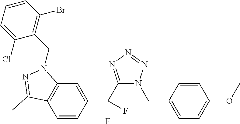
C12=C(C=CC(C(C3=NN=NN3CC3=CC=C(OC)C=C3)(F)F)=C1)C(C)=NN2CC1=C(Br)C=CC=C1Cl
